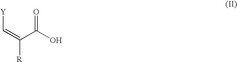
[Y]C=C([R])C(O)=O
